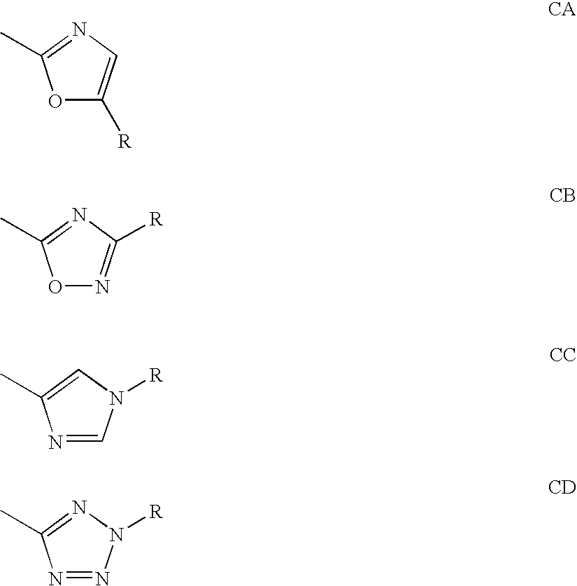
N1=NN([R])N=C1C.N1=CN([R])C=C1C.O1C([R])=CN=C1C.O1N=C([R])N=C1C
